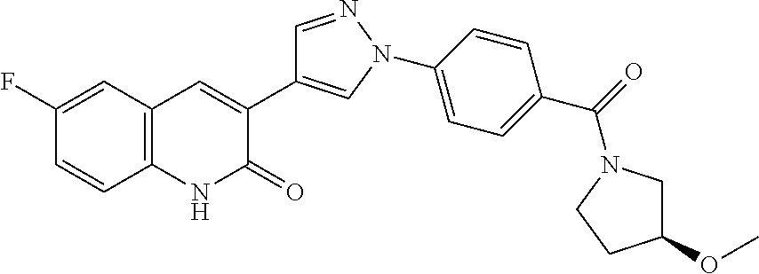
C12=C(C=C(F)C=C1)C=C(C1=CN(C3=CC=C(C(=O)N4CCC(OC)C4)C=C3)N=C1)C(=O)N2
